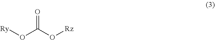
O(C(O[Rz])=O)[Ry]
